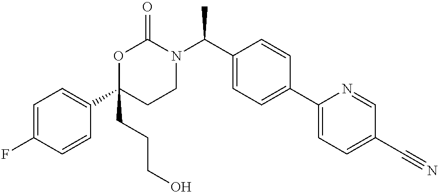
C1=C(F)C=CC(C2(CCCO)CCN(C(C3=CC=C(C4=CC=C(C#N)C=N4)C=C3)C)C(=O)O2)=C1
